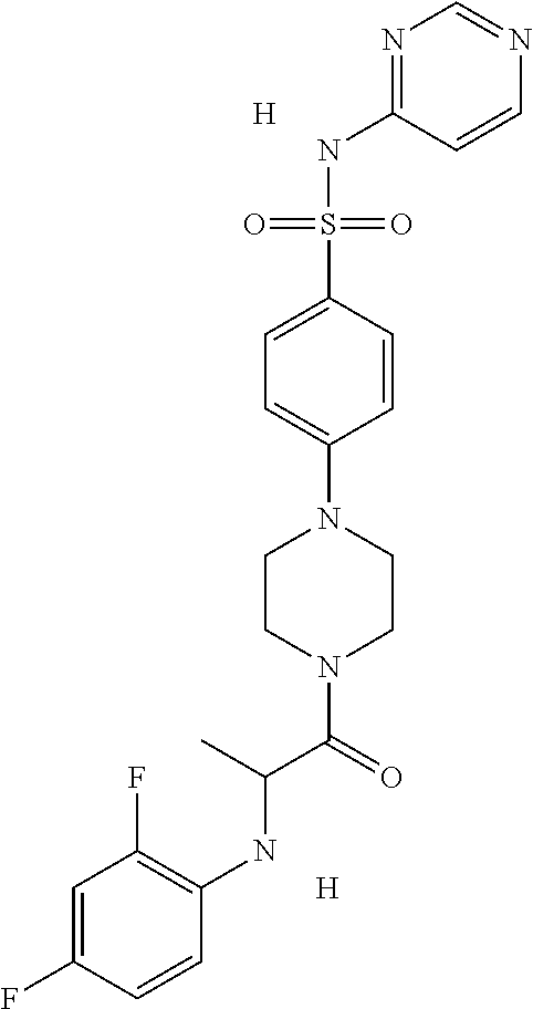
C1=C(F)C=CC(NC(C(N2CCN(C3=CC=C(S(NC4=NC=NC=C4)(=O)=O)C=C3)CC2)=O)C)=C1F.[H].[H]
